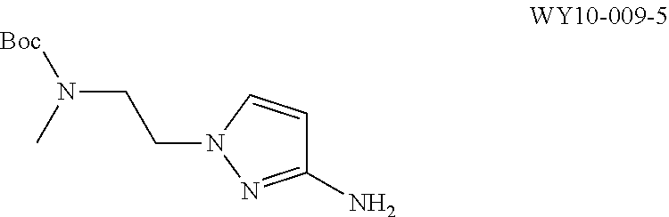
N(CCN1N=C(N)C=C1)([Boc])C
